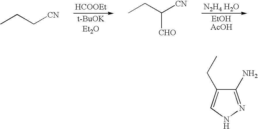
[HCOOEt].[N2H4 H2O].CCC[CN].CCC([CN])[CHO].C1(N)=NNC=C1CC
